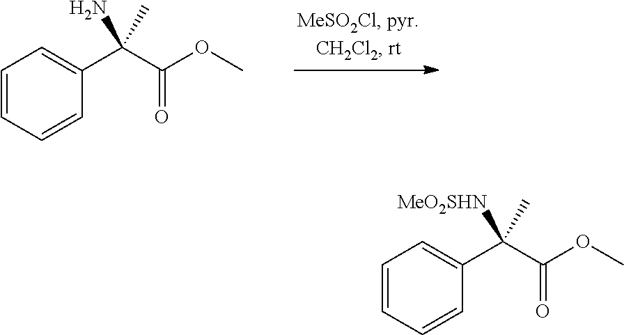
C1=CC=CC(C(C(OC)=O)(N)C)=C1.C1=CC=CC(C(C(OC)=O)([MeO2SHN])C)=C1
